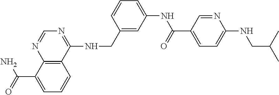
C12=C(C(NCC3=CC(NC(=O)C4=CC=C(NCC(C)C)N=C4)=CC=C3)=NC=N1)C=CC=C2C(=O)N
